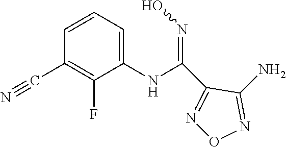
N1=C(N)C(C(NC2=CC=CC(C#N)=C2F)=NO)=NO1
